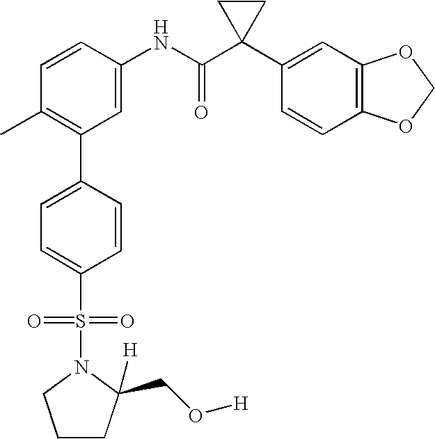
C1(NC(C2(C3=CC4=C(C=C3)OCO4)CC2)=O)=CC(C2=CC=C(S(=O)(=O)N3C(CO[H])([H])CCC3)C=C2)=C(C)C=C1
